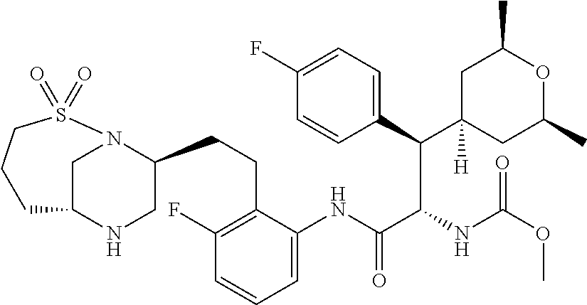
C1C2NCC(CCC3=C(F)C=CC=C3NC(C(NC(OC)=O)C(C3=CC=C(F)C=C3)C3([H])CC(C)OC(C)C3)=O)N1S(=O)(=O)CCC2
